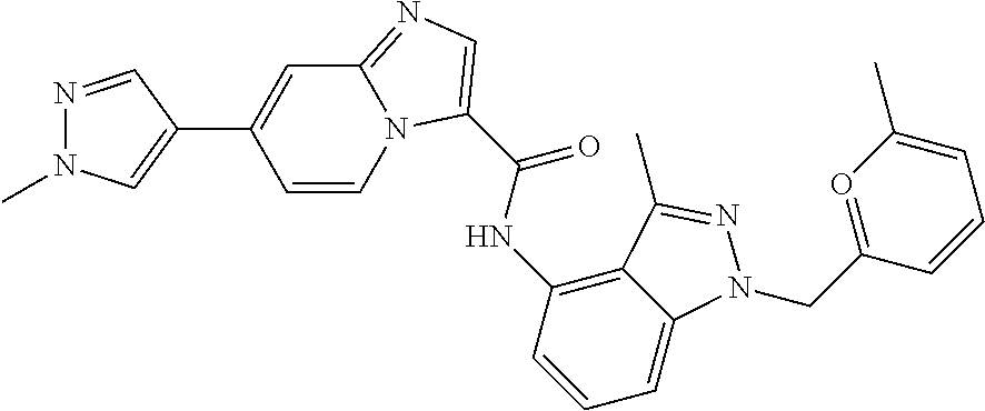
N1=CC(C2=CC3=NC=C(C(NC4=C5C(=CC=C4)N(CC4=OC(C)=CC=C4)N=C5C)=O)N3C=C2)=CN1C
